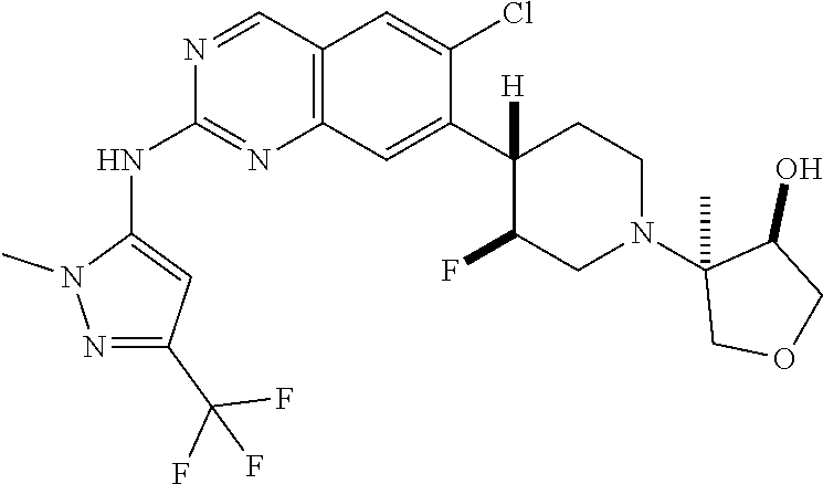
C12=C(C=C(C3([H])C(F)CN(C4(C)COCC4O)CC3)C(Cl)=C1)N=C(NC1=CC(C(F)(F)F)=NN1C)N=C2
